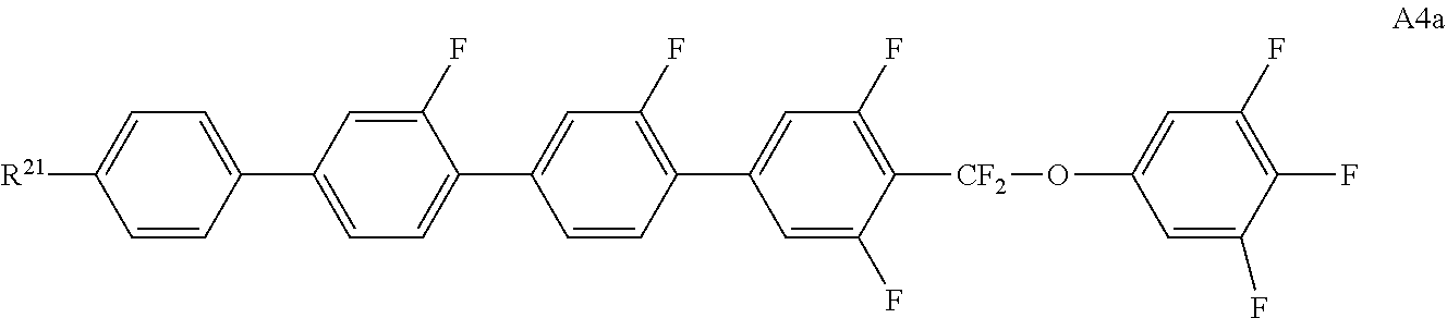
C1(C2=CC=C([R21])C=C2)=CC=C(C2=CC(F)=C(C3=CC(F)=C([CF2]OC4=CC(F)=C(F)C(F)=C4)C(F)=C3)C=C2)C(F)=C1
